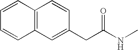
C1=CC2=C(C=C1)C=CC(CC(NC)=O)=C2
